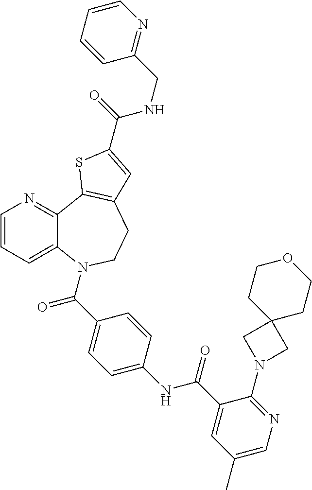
C1=CC=C2C(=N1)C1=C(CCN2C(C2=CC=C(NC(C3=CC(C)=CN=C3N3CC4(C3)CCOCC4)=O)C=C2)=O)C=C(C(=O)NCC2=NC=CC=C2)S1
